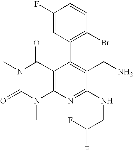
C1(C2=C(Br)C=CC(F)=C2)=C(CN)C(NCC(F)F)=NC2=C1C(=O)N(C)C(=O)N2C
